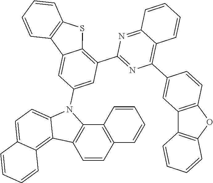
C12=NC(C3=C4C(=CC(N5C6=CC=C7C(=C6C6=C5C5=C(C=C6)C=CC=C5)C=CC=C7)=C3)C3=C(S4)C=CC=C3)=NC(C3=CC4=C(C=C3)OC3=C4C=CC=C3)=C1C=CC=C2
